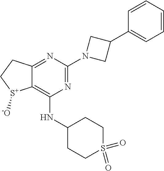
C12=NC(N3CC(C4=CC=CC=C4)C3)=NC(NC3CCS(=O)(=O)CC3)=C1[S+]([-O])CC2
